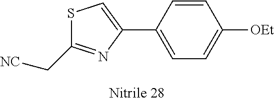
S1C(C[NC])=NC(C2=CC=C([OEt])C=C2)=C1
